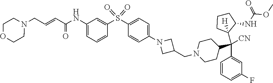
C1(S(=O)(=O)C2=CC(NC(=O)C=CCN3CCOCC3)=CC=C2)=CC=C(N2CC(CN3CCC(C(C4=CC(F)=CC=C4)(C4([H])C(NC(OC)=O)CCC4)[CN])CC3)C2)C=C1
